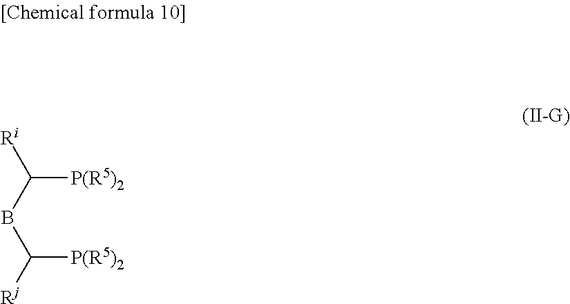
[Ri]C(BC([Rj])[P(R5)2])[P(R5)2]
